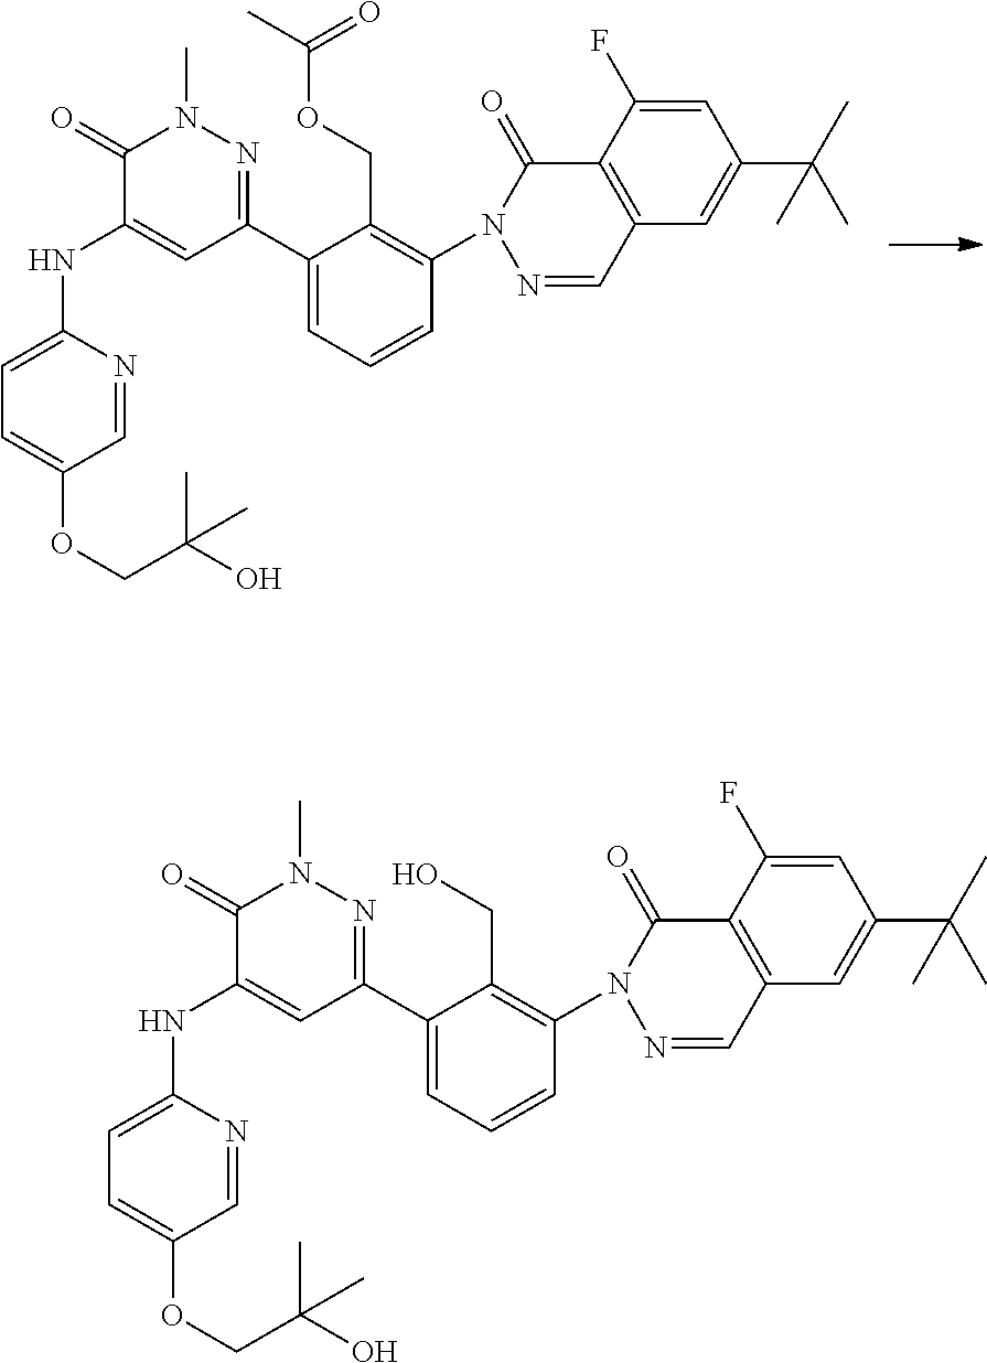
C1(=O)C(NC2=CC=C(OCC(O)(C)C)C=N2)=CC(C2=CC=CC(N3N=CC4=C(C3=O)C(F)=CC(C(C)(C)C)=C4)=C2COC(C)=O)=NN1C.C1(=O)C(NC2=CC=C(OCC(O)(C)C)C=N2)=CC(C2=CC=CC(N3N=CC4=C(C3=O)C(F)=CC(C(C)(C)C)=C4)=C2CO)=NN1C
